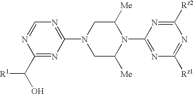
C1=NC(C([R1])O)=NC(N2CC([Me])N(C3=NC([Rz1])=NC([Rz2])=N3)C([Me])C2)=N1
